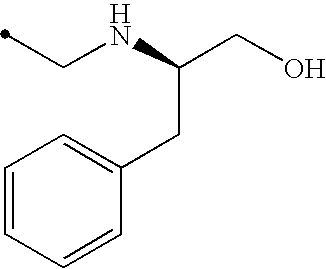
C(NC(CC1=CC=CC=C1)CO)C
